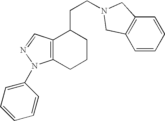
C12=C(N(C3=CC=CC=C3)N=C1)CCCC2CCN1CC2=C(C=CC=C2)C1
